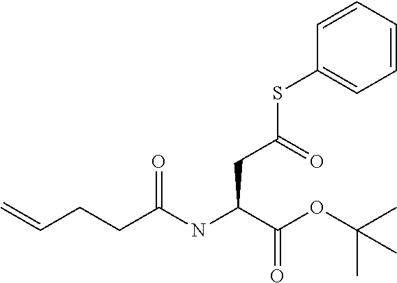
C=CCCC(NC(C(OC(C)(C)C)=O)CC(SC1=CC=CC=C1)=O)=O
